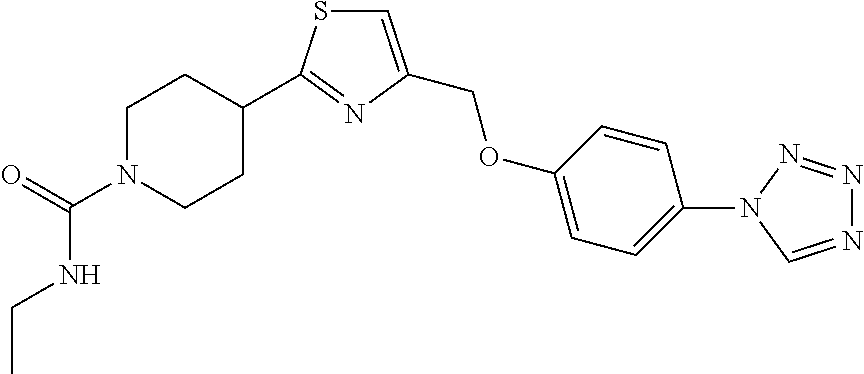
C1=C(COC2=CC=C(N3C=NN=N3)C=C2)N=C(C2CCN(C(=O)NCC)CC2)S1
